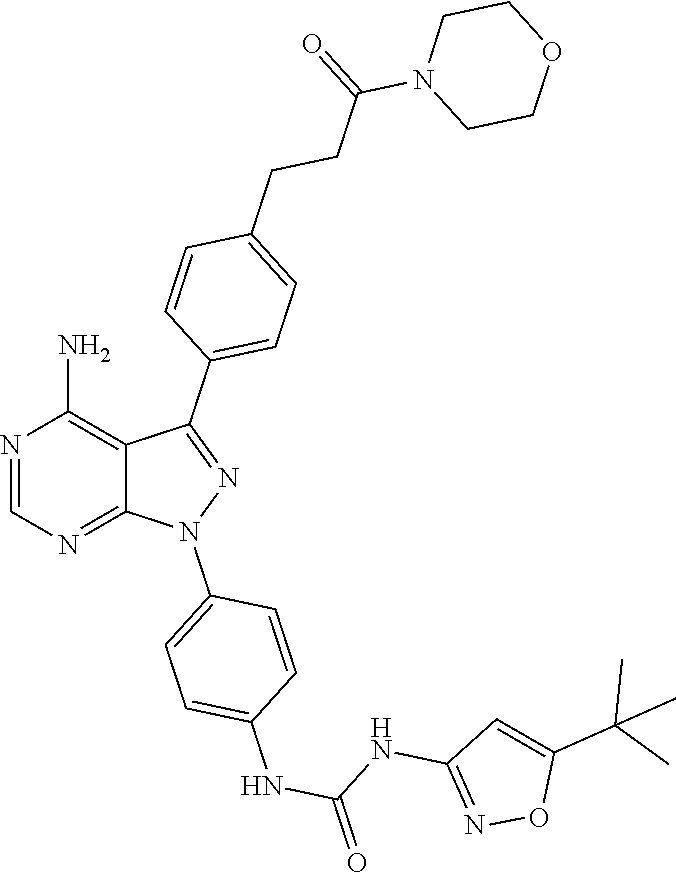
N1=CN=C2C(=C1N)C(C1=CC=C(CCC(N3CCOCC3)=O)C=C1)=NN2C1=CC=C(NC(NC2=NOC(C(C)(C)C)=C2)=O)C=C1
